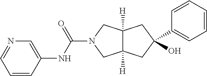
C1(C2(O)CC3([H])C([H])(CN(C(NC4=CN=CC=C4)=O)C3)C2)=CC=CC=C1
